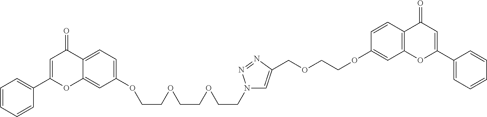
C12=CC=C(OCCOCCOCCN3C=C(COCCOC4=CC5=C(C=C4)C(=O)C=C(C4=CC=CC=C4)O5)N=N3)C=C1OC(C1=CC=CC=C1)=CC2=O
